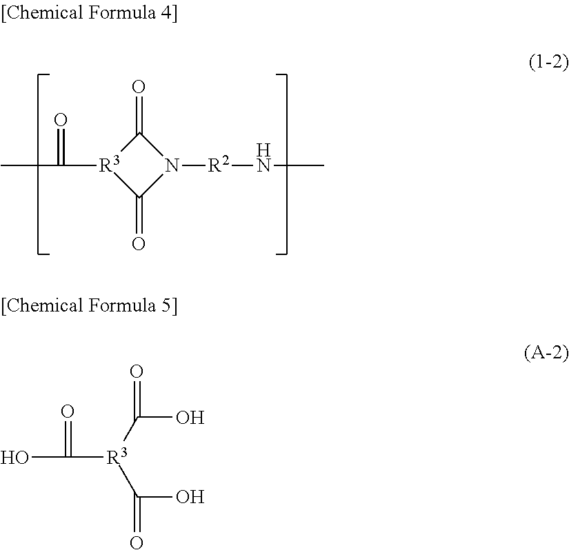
C1(=O)[R3](C(=O)C)C(=O)N1[R2]NC.OC([R3](C(O)=O)C(O)=O)=O
